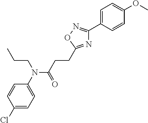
C1(N(C(=O)CCC2=NC(C3=CC=C(OC)C=C3)=NO2)CCC)=CC=C(Cl)C=C1
